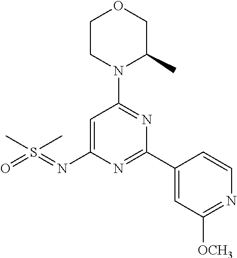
O1CCN(C2=NC(C3=CC([OCH3])=NC=C3)=NC(N=S(=O)(C)C)=C2)C(C)C1
